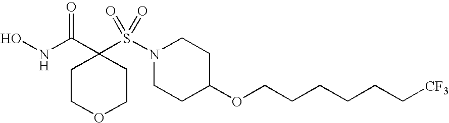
C1COCCC1(C(NO)=O)S(N1CCC(OCCCCCC[CF3])CC1)(=O)=O
